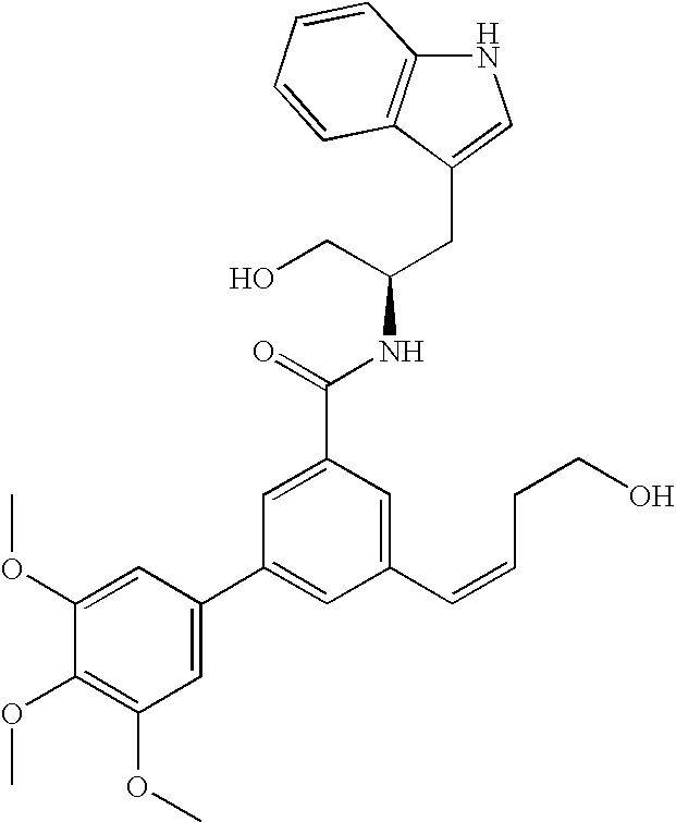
C12=C(C(CC(CO)NC(=O)C3=CC(C4=CC(OC)=C(OC)C(OC)=C4)=CC(C=CCCO)=C3)=CN1)C=CC=C2
